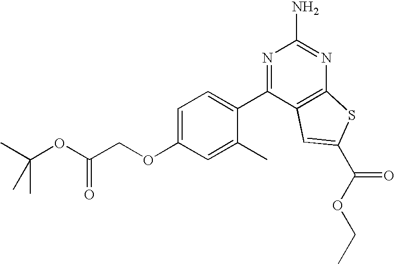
C1=C(OCC(OC(C)(C)C)=O)C=C(C)C(C2=NC(N)=NC3=C2C=C(C(OCC)=O)S3)=C1
